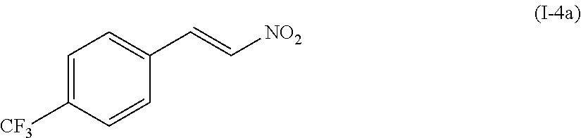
C1(C=C[NO2])=CC=C([CF3])C=C1
